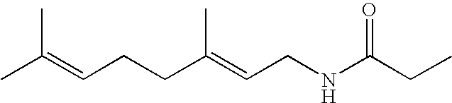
CC(=CCCC(=CCNC(CC)=O)C)C
